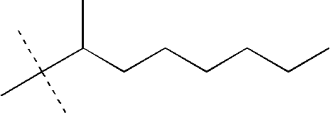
C(C(CCCCCC)C)(C)(C)C
